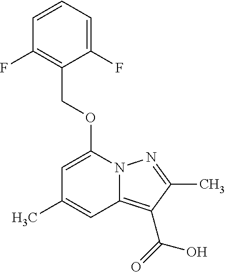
C1=CC=C(F)C(COC2=CC(C)=CC3=C(C(=O)O)C(C)=NN23)=C1F
